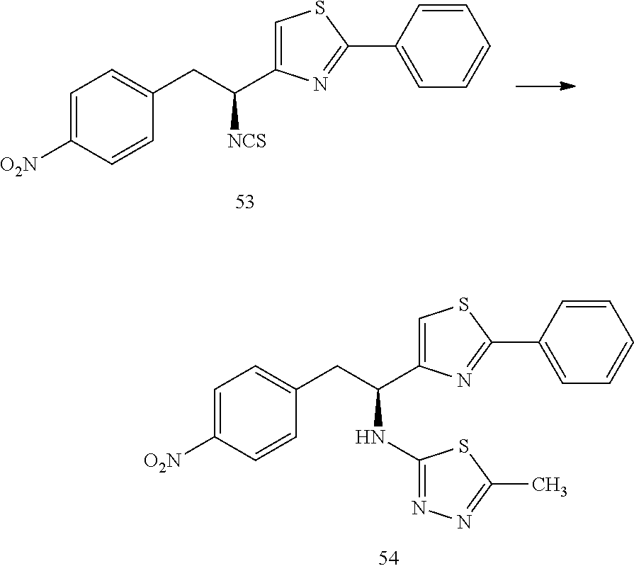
C1=C([O2N])C=CC(CC([NCS])C2=CSC(C3=CC=CC=C3)=N2)=C1.C1=C([O2N])C=CC(CC(NC2=NN=C(C)S2)C2=CSC(C3=CC=CC=C3)=N2)=C1
